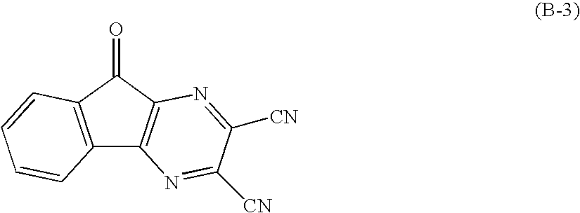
C12=C(C(=O)C3=C1N=C([CN])C([CN])=N3)C=CC=C2
